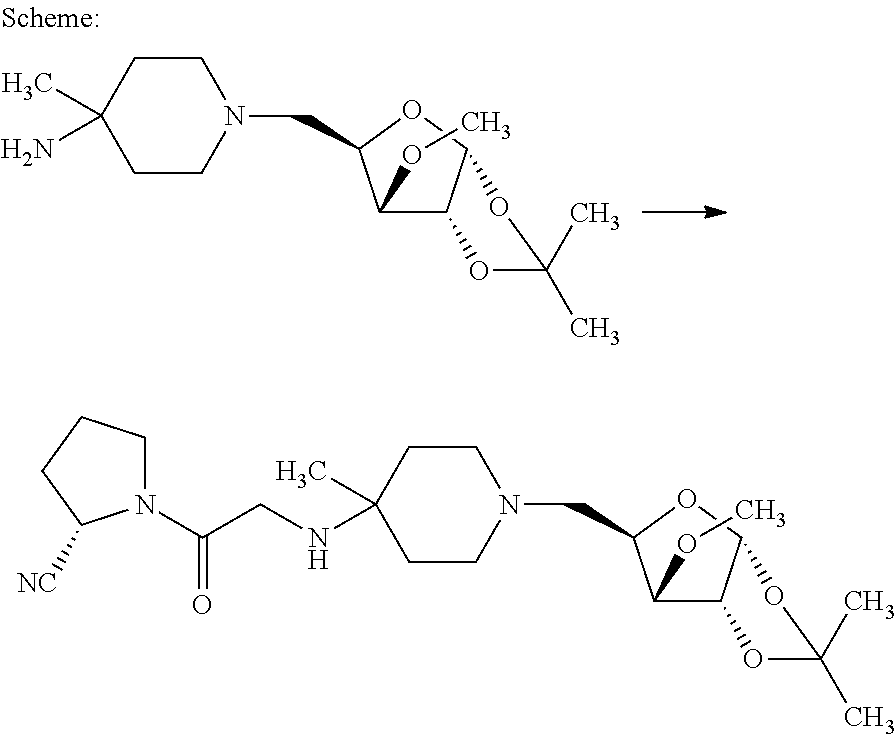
C1CC(C)(N)CCN1CC1C(OC)C2C(O1)OC(C)(C)O2.C1CC(C)(NCC(N2CCCC2[NC])=O)CCN1CC1C(OC)C2C(O1)OC(C)(C)O2
